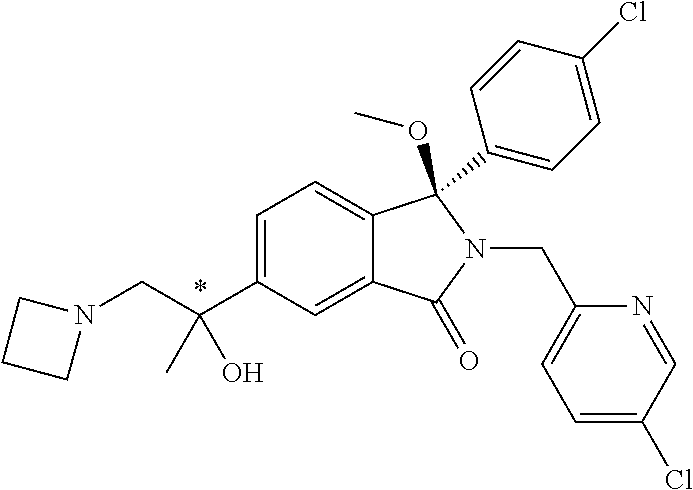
C1=C(C(CN2CCC2)(C)O)C=C2C(=C1)C(OC)(C1=CC=C(Cl)C=C1)N(CC1=CC=C(Cl)C=N1)C2=O
